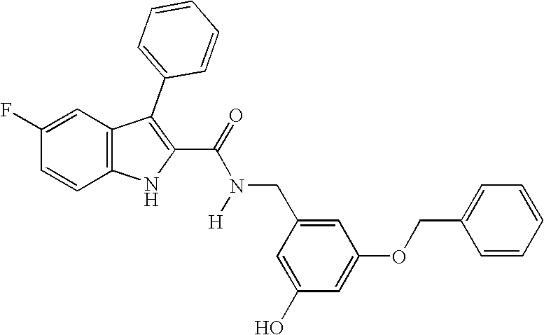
C1=C(F)C=CC2=C1C(C1=CC=CC=C1)=C(C(N(CC1=CC(OCC3=CC=CC=C3)=CC(O)=C1)[H])=O)N2
